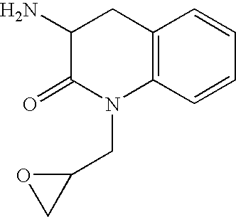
C1(N)C(=O)N(CC2OC2)C2=C(C1)C=CC=C2
